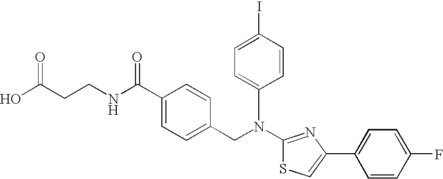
N(C1=NC(C2=CC=C(F)C=C2)=CS1)(CC1=CC=C(C(NCCC(O)=O)=O)C=C1)C1=CC=C(I)C=C1
